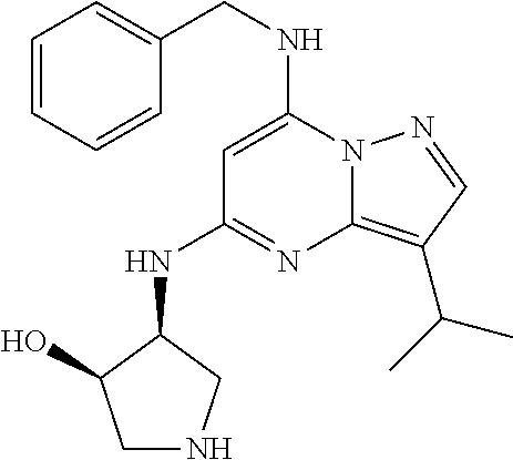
C(NC1=CC(NC2CNCC2O)=NC2=C(C(C)C)C=NN12)C1=CC=CC=C1
